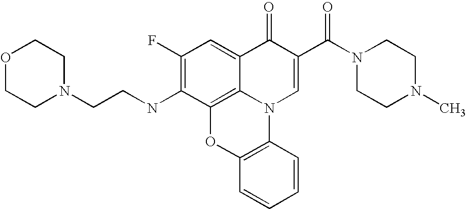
C1(F)=C(NCCN2CCOCC2)C2=C3C(=C1)C(=O)C(C(N1CCN(C)CC1)=O)=CN3C1=C(O2)C=CC=C1
